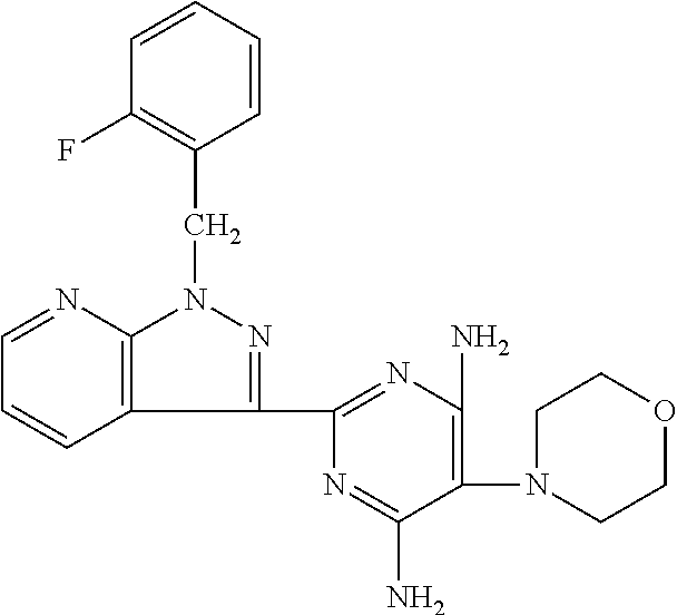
C1=CC=CC(F)=C1CN1C2=C(C(C3=NC(N)=C(N4CCOCC4)C(N)=N3)=N1)C=CC=N2
